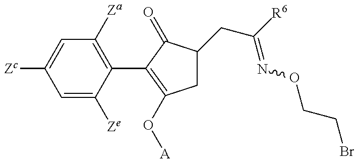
C1=C([Ze])C(C2=C(O[A])CC(CC(=NOCCBr)[R6])C2=O)=C([Za])C=C1[Zc]
